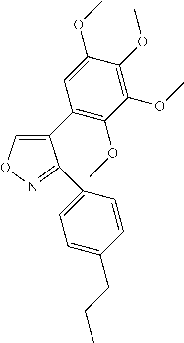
C1(C2=C(OC)C(OC)=C(OC)C(OC)=C2)=CON=C1C1=CC=C(CCC)C=C1
